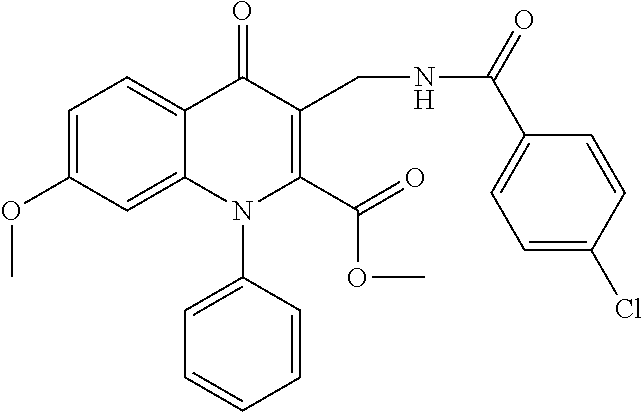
C1=C(OC)C=C2C(=C1)C(=O)C(CNC(C1=CC=C(Cl)C=C1)=O)=C(C(=O)OC)N2C1=CC=CC=C1
